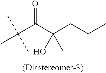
C(C(C(C)(C)C)=O)(CCC)(O)C
